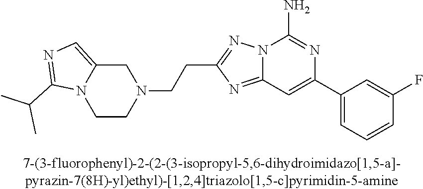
N12C(=NC(CCN3CC4=CN=C(C(C)C)N4CC3)=N1)C=C(C1=CC=CC(F)=C1)N=C2N
